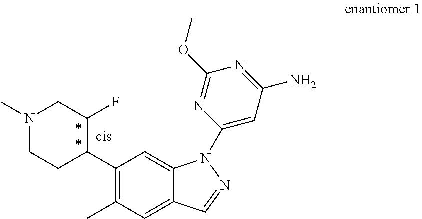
C1(C2C(F)CN(C)CC2)=C(C)C=C2C(=C1)N(C1=CC(N)=NC(OC)=N1)N=C2
